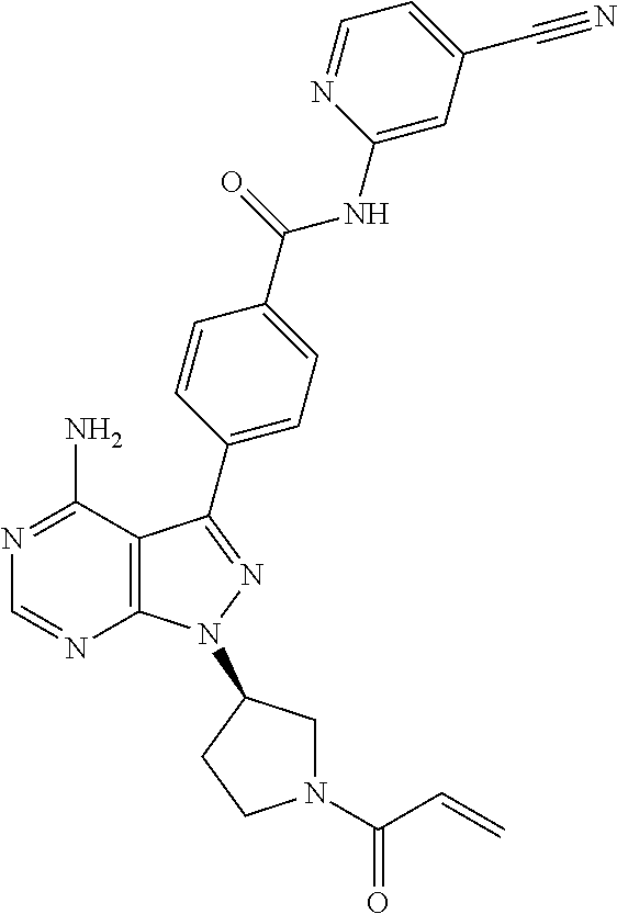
C1=NC2=C(C(N)=N1)C(C1=CC=C(C(=O)NC3=CC(C#N)=CC=N3)C=C1)=NN2C1CN(C(C=C)=O)CC1
